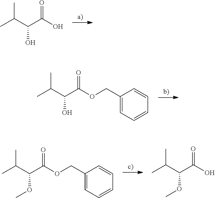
CC(C(C(O)=O)O)C.CC(C(C(OCC1=CC=CC=C1)=O)O)C.CC(C(C(OCC1=CC=CC=C1)=O)OC)C.CC(C(C(O)=O)OC)C
